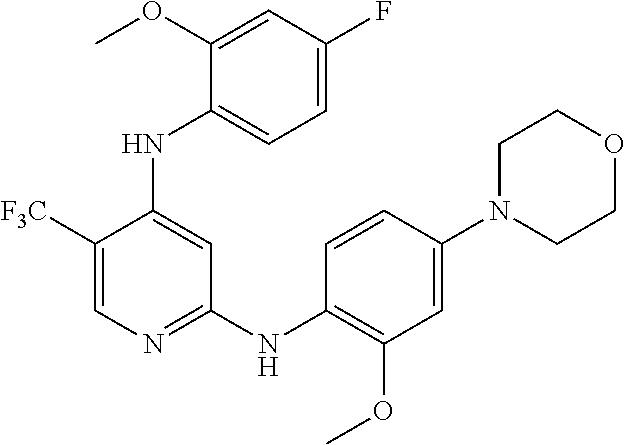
C1([F3C])=CN=C(NC2=C(OC)C=C(N3CCOCC3)C=C2)C=C1NC1=CC=C(F)C=C1OC
